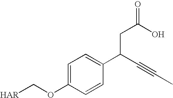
[HAR]COC1=CC=C(C(C#CC)CC(O)=O)C=C1
